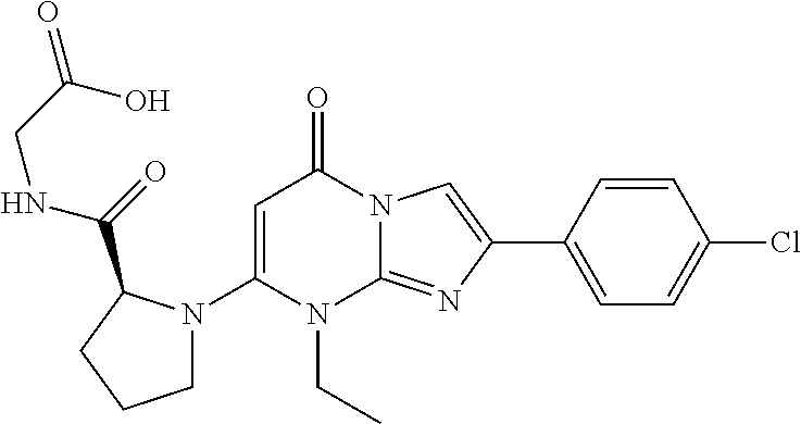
C1(N2CCCC2C(=O)NCC(O)=O)=CC(=O)N2C(=NC(C3=CC=C(Cl)C=C3)=C2)N1CC
